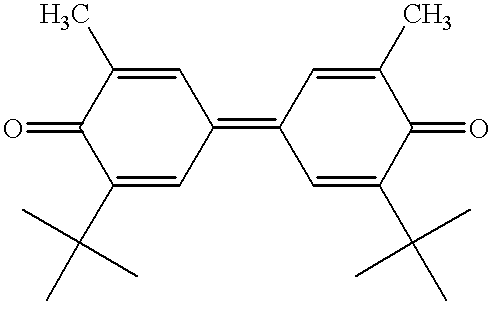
C1(C(C)(C)C)=CC(=C2C=C(C(C)(C)C)C(=O)C(C)=C2)C=C(C)C1=O
